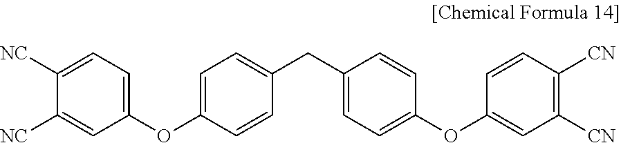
C1([NC])=CC=C(OC2=CC=C(CC3=CC=C(OC4=CC([CN])=C([CN])C=C4)C=C3)C=C2)C=C1[NC]
